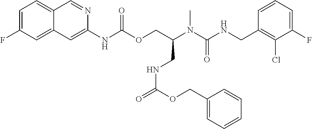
C1=CC(CNC(N(C(COC(NC2=CC3=CC(F)=CC=C3C=N2)=O)CNC(=O)OCC2=CC=CC=C2)C)=O)=C(Cl)C(F)=C1
